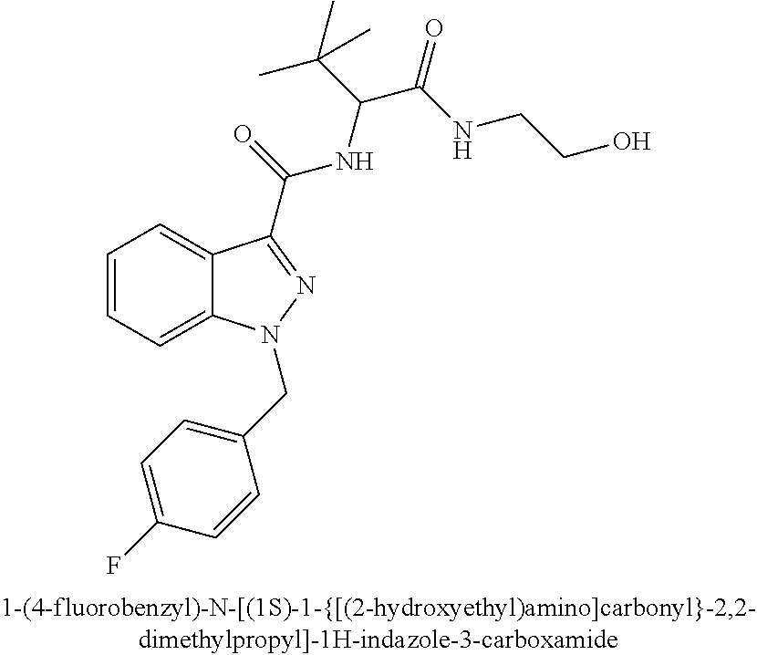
C1=CC=C2C(=C1)C(C(NC(C(C)(C)C)C(NCCO)=O)=O)=NN2CC1=CC=C(F)C=C1
